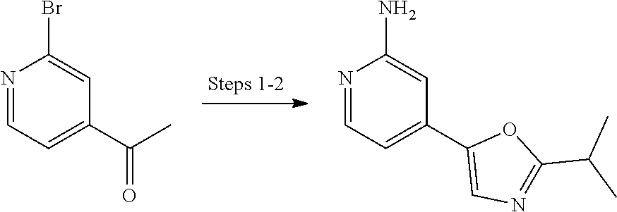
N1=CC=C(C2=CN=C(C(C)C)O2)C=C1N.N1=CC=C(C(=O)C)C=C1Br
